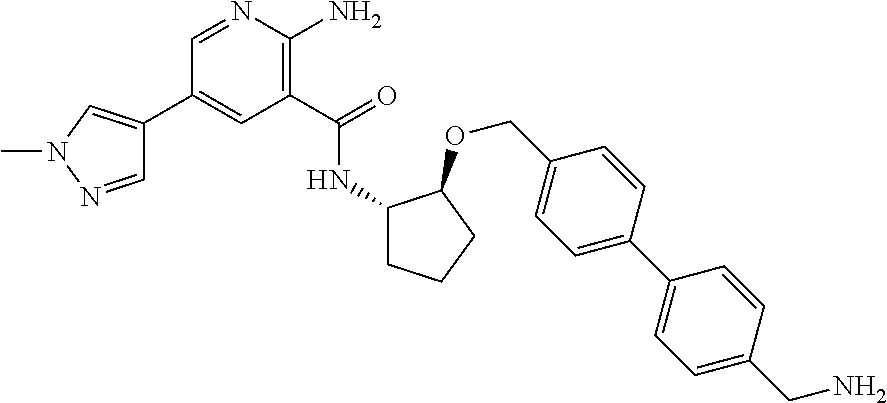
C1(C2=CN(C)N=C2)=CC(C(=O)NC2CCCC2OCC2=CC=C(C3=CC=C(CN)C=C3)C=C2)=C(N)N=C1
